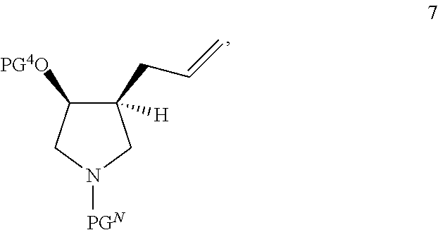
C1(CC=C)([H])C([PG4O])CN([PGN])C1
